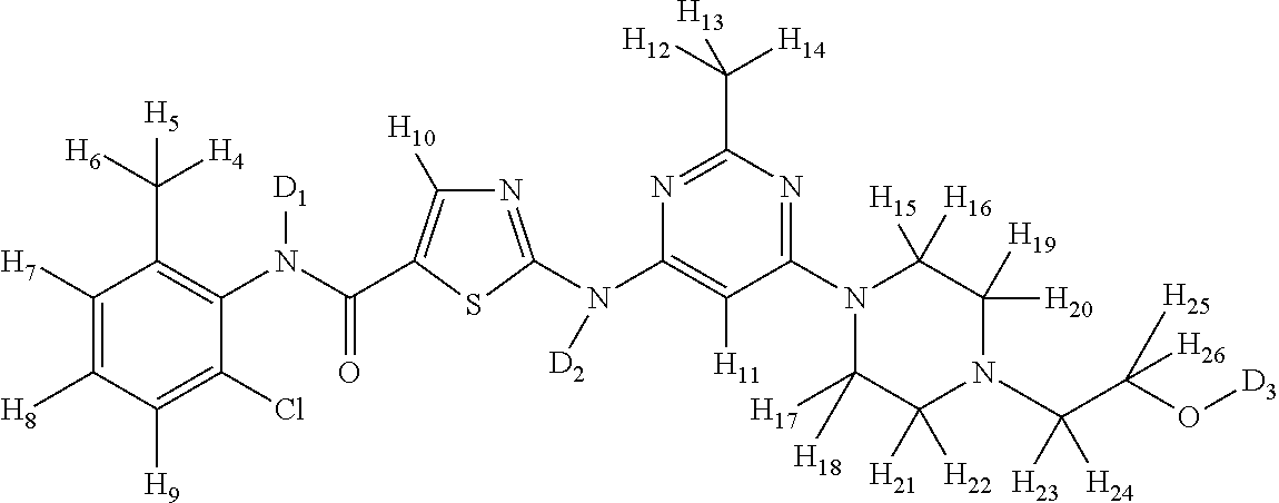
C1([H7])=C([H8])C([H9])=C(Cl)C(N(C(=O)C2=C([H10])N=C(N(C3=C([H11])C(N4C([H17])([H18])C([H21])([H22])N(C(C(O[D3])([H25])[H26])([H23])[H24])C([H20])([H19])C4([H15])[H16])=NC(C([H12])([H14])[H13])=N3)[D2])S2)[D1])=C1C([H6])([H4])[H5]
